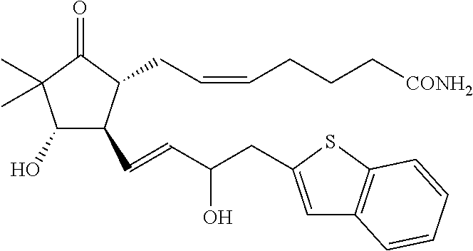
C1(O)C(C=CC(CC2=CC3=C(S2)C=CC=C3)O)C(CC=CCCC[CONH2])C(=O)C1(C)C
